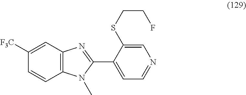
C12=C(C=C([F3C])C=C1)N=C(C1=CC=NC=C1SCCF)N2C
